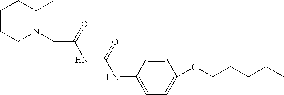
C(C(=O)NC(NC1=CC=C(OCCCCC)C=C1)=O)N1C(C)CCCC1
